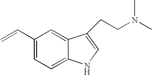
C1=C2C(=CC(C=C)=C1)C(CCN(C)C)=CN2
